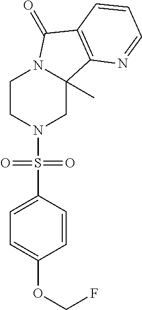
C1CN(S(C2=CC=C(OCF)C=C2)(=O)=O)CC2(C)N1C(=O)C1=C2N=CC=C1
